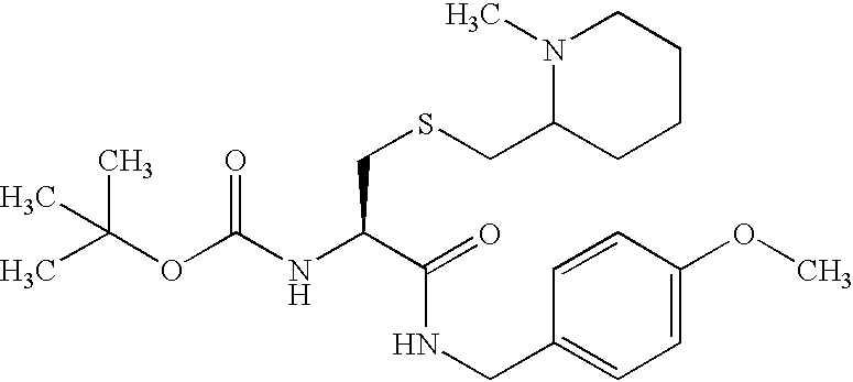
CC(OC(NC(C(=O)NCC1=CC=C(OC)C=C1)CSCC1CCCCN1C)=O)(C)C
